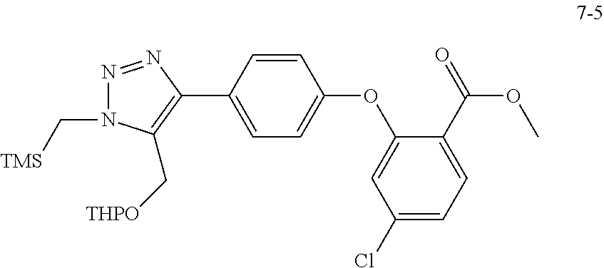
N1=NC(C2=CC=C(OC3=CC(Cl)=CC=C3C(=O)OC)C=C2)=C(C[THPO])N1C[TMS]
